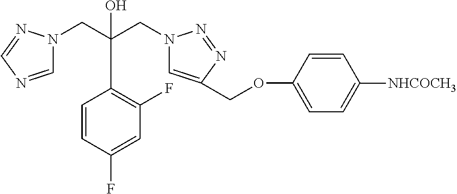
C1=NC=NN1CC(CN1C=C(COC2=CC=C([NHCOCH3])C=C2)N=N1)(O)C1=C(F)C=C(F)C=C1
